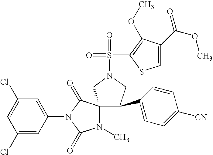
C1(Cl)=CC(Cl)=CC(N2C(=O)N(C)C3(C2=O)C(C2=CC=C([CN])C=C2)CN(S(=O)(C2=C(OC)C(C(OC)=O)=CS2)=O)C3)=C1
